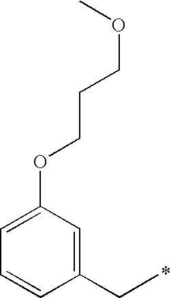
C1(CC)=CC(OCCCOC)=CC=C1
